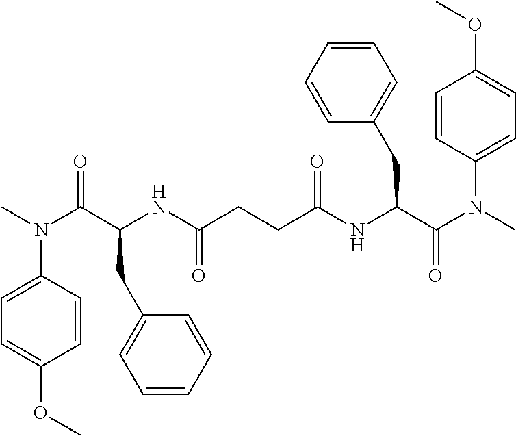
C(C(NC(CCC(NC(C(N(C)C1=CC=C(OC)C=C1)=O)CC1=CC=CC=C1)=O)=O)CC1=CC=CC=C1)(N(C)C1=CC=C(OC)C=C1)=O
